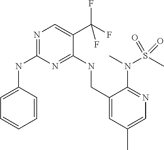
C1=C(NC2=NC=C(C(F)(F)F)C(NCC3=CC(C)=CN=C3N(S(=O)(C)=O)C)=N2)C=CC=C1
